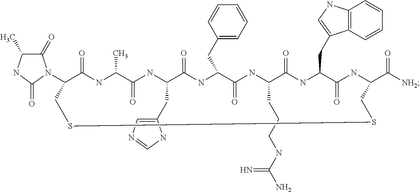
C1(N2C(=O)C(C)NC2=O)C(=O)NC(C)C(=O)NC(CC2=CN=CN2)C(=O)NC(CC2=CC=CC=C2)C(=O)NC(CCCNC(N)=N)C(=O)NC(CC2=CNC3=C2C=CC=C3)C(=O)NC(C([NH2])=O)CSSC1
